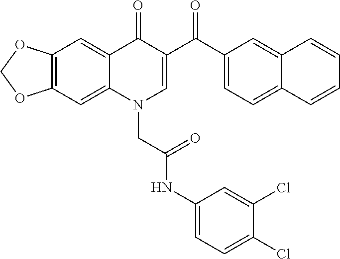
C12=C(C=C3C(=C1)C(=O)C(C(C1=CC=C4C(=C1)C=CC=C4)=O)=CN3CC(NC1=CC=C(Cl)C(Cl)=C1)=O)OCO2
